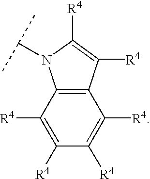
C1([R4])=C([R4])C2=C(C([R4])=C1[R4])C([R4])=C([R4])N2C(C)C
